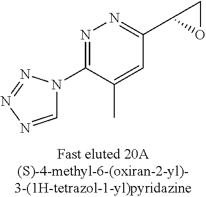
C1=NN=NN1C1=NN=C(C2OC2)C=C1C
